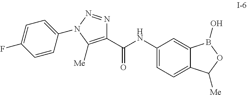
C1(C(NC2=CC=C3C(=C2)B(O)OC3[Me])=O)=C([Me])N(C2=CC=C(F)C=C2)N=N1
